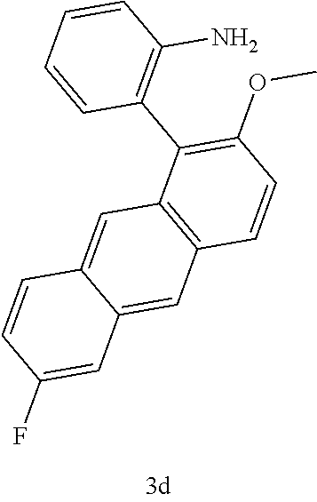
C1=CC=CC(C2=C(OC)C=CC3=C2C=C2C(=C3)C=C(F)C=C2)=C1N
